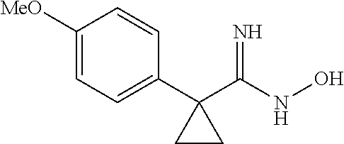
C1([MeO])=CC=C(C2(C(NO)=N)CC2)C=C1
